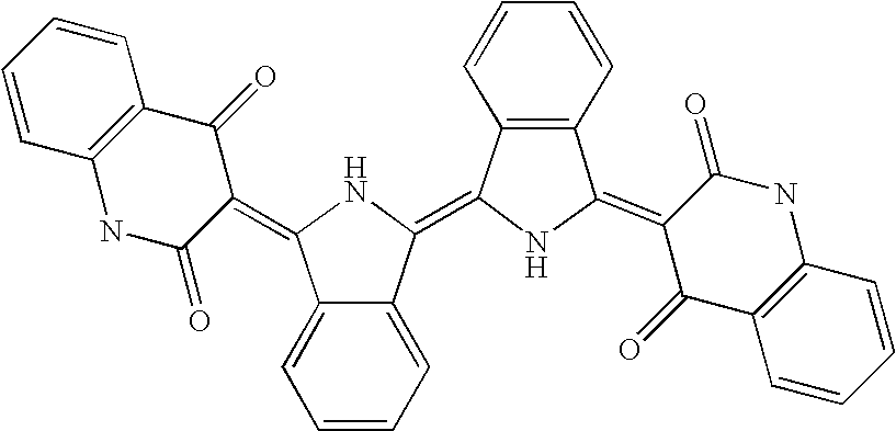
C12=CC=CC=C1C(=C1NC(=C3C(=O)C4=C(NC3=O)C=CC=C4)C3=C1C=CC=C3)NC2=C1C(=O)C2=C(NC1=O)C=CC=C2
